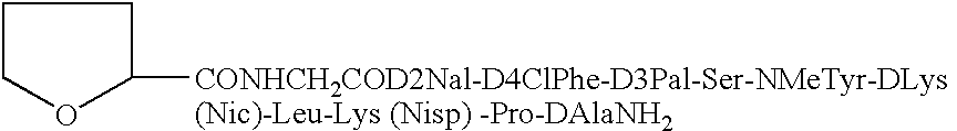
C1OC([CONHCH2COD2Nal-D4ClPhe-D3Pal-Ser-NMeTyr-DLys (Nic)-Leu-Lys (Nisp) -Pro-DAlaNH2])CC1
